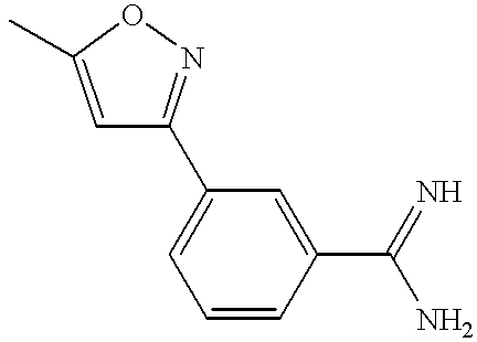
C1=C(C)ON=C1C1=CC=CC(C(N)=N)=C1
